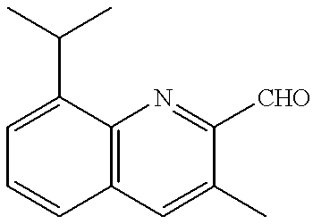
C12=C(C=C(C)C([CHO])=N1)C=CC=C2C(C)C
